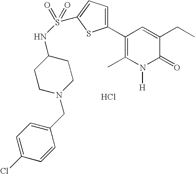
C1N(CC2=CC=C(Cl)C=C2)CCC(NS(=O)(=O)C2=CC=C(C3=C(C)N([H])C(=O)C(CC)=C3)S2)C1.Cl
